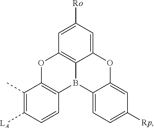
C12=C(C=CC([LA])=C1C)B1C3=CC=C([Rp])C=C3OC3=CC([Ro])=CC(=C13)O2
